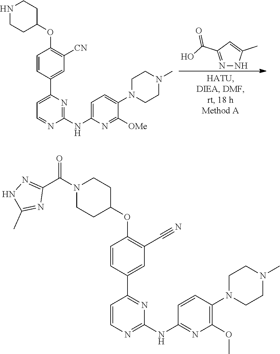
C1=CN=C(NC2=NC(OC)=C(N3CCN(C)CC3)C=C2)N=C1C1=CC(C#N)=C(OC2CCN(C(C3=NNC(C)=N3)=O)CC2)C=C1.N1=C(C(=O)O)C=C(C)N1.C1=C(C2=CC([CN])=C(OC3CCNCC3)C=C2)N=C(NC2=CC=C(N3CCN(C)CC3)C([OMe])=N2)N=C1
